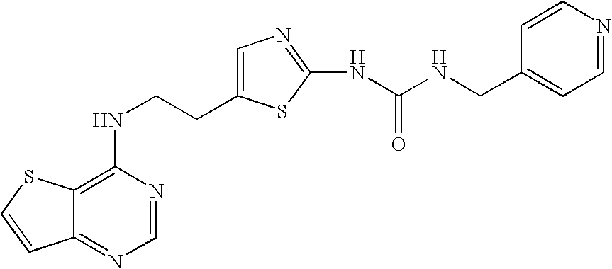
C(CNC1=C2C(=NC=N1)C=CS2)C1=CN=C(NC(=O)NCC2=CC=NC=C2)S1
